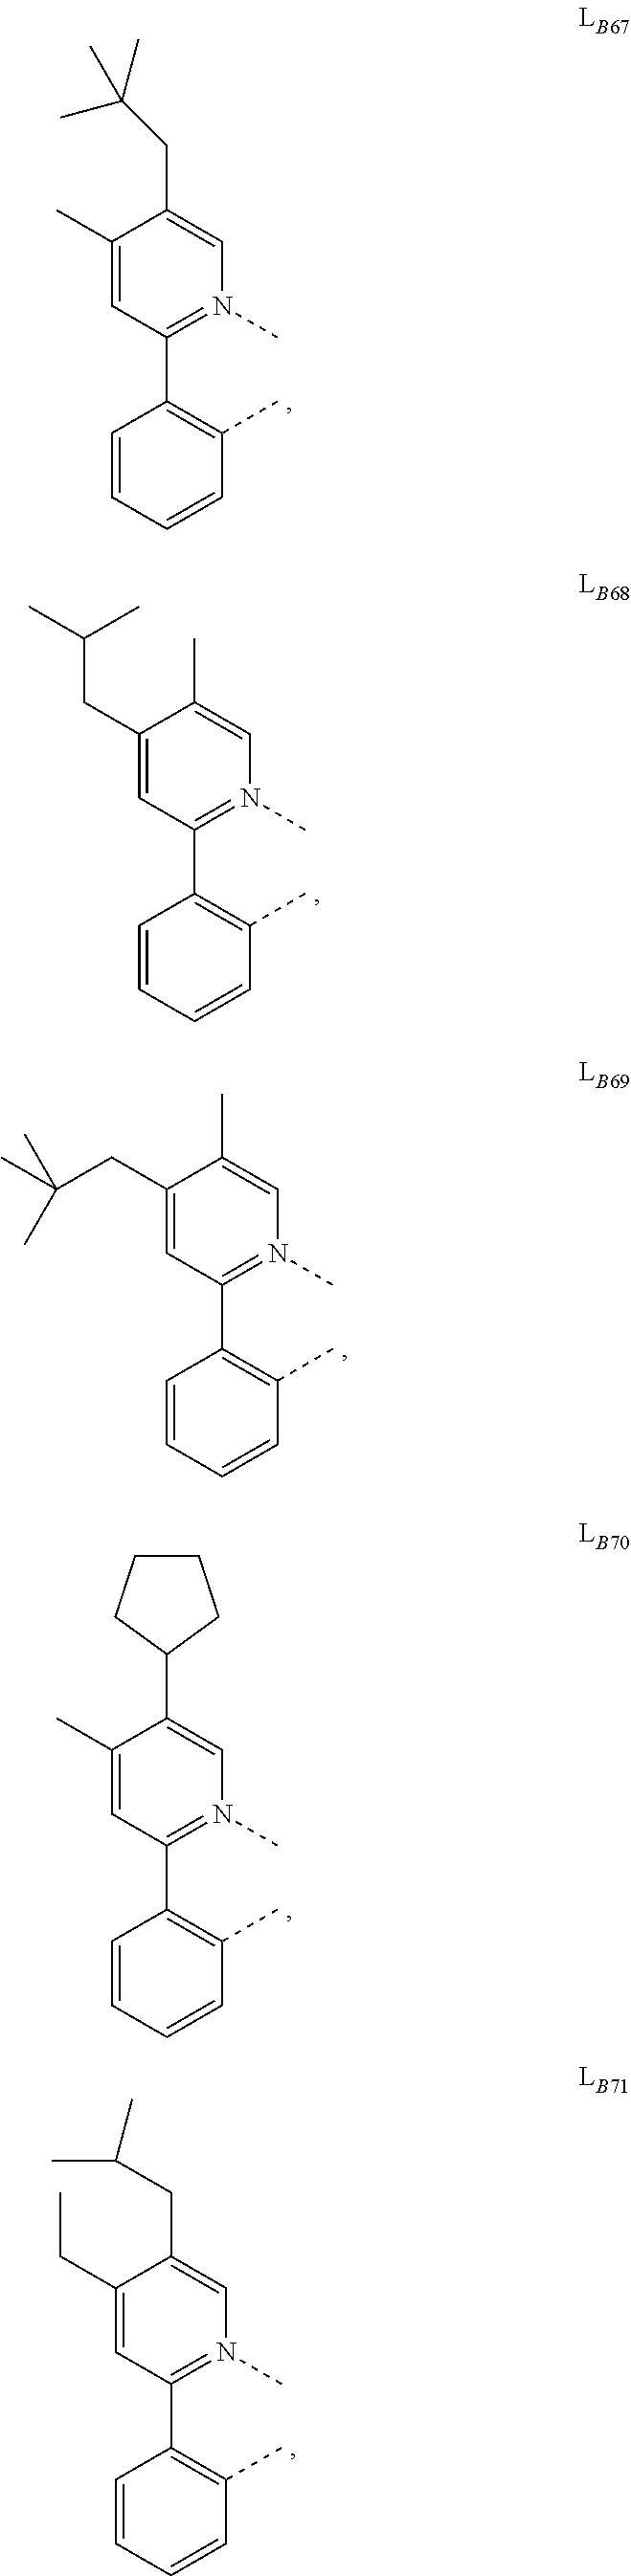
C1(C)=CC(C2=C(C)C=CC=C2)=N(C)C=C1CC(C)(C)C.C1(CC(C)(C)C)=CC(C2=C(C)C=CC=C2)=N(C)C=C1C.C1(C)=CC(C2=C(C)C=CC=C2)=N(C)C=C1C1CCCC1.C1(CC)=CC(C2=C(C)C=CC=C2)=N(C)C=C1CC(C)C.C1(CC(C)C)=CC(C2=C(C)C=CC=C2)=N(C)C=C1C
